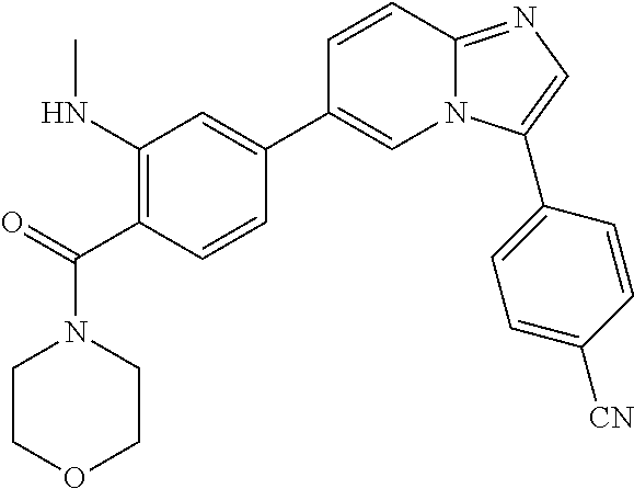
C1(NC)=C(C(=O)N2CCOCC2)C=CC(C2=CN3C(=NC=C3C3=CC=C([CN])C=C3)C=C2)=C1
